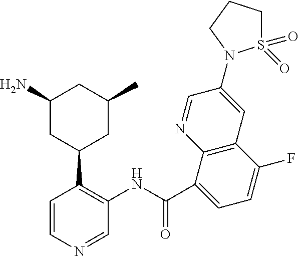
C1(N)CC(C2=C(NC(C3=CC=C(F)C4=C3N=CC(N3S(=O)(=O)CCC3)=C4)=O)C=NC=C2)CC(C)C1
